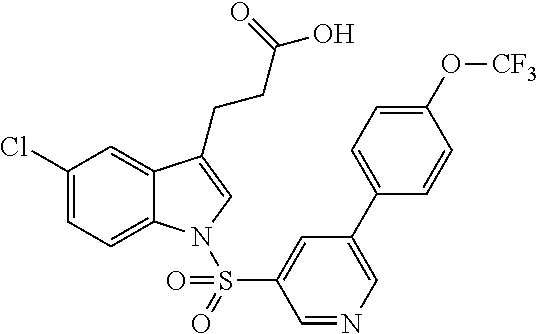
C1(Cl)=CC=C2C(=C1)C(CCC(=O)O)=CN2S(C1=CC(C2=CC=C(O[CF3])C=C2)=CN=C1)(=O)=O
